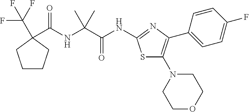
S1C(N2CCOCC2)=C(C2=CC=C(F)C=C2)N=C1NC(C(NC(=O)C1(C(F)(F)F)CCCC1)(C)C)=O
